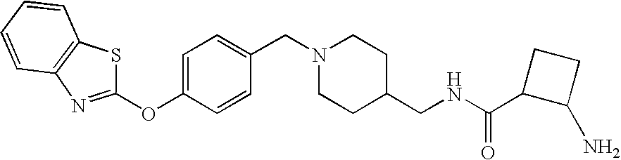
C1=CC2=C(C=C1)N=C(OC1=CC=C(CN3CCC(CNC(C4C(N)CC4)=O)CC3)C=C1)S2
